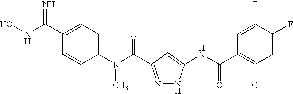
C1(N(C(=O)C2=NNC(NC(C3=C(Cl)C=C(F)C(F)=C3)=O)=C2)C)=CC=C(C(=N)NO)C=C1
